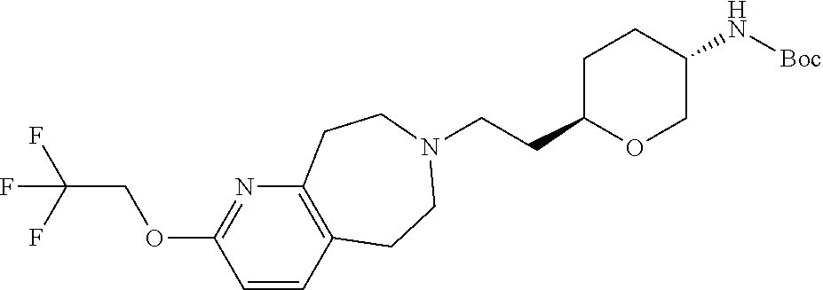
C(CC1OCC(N[Boc])CC1)N1CCC2=C(N=C(OCC(F)(F)F)C=C2)CC1
